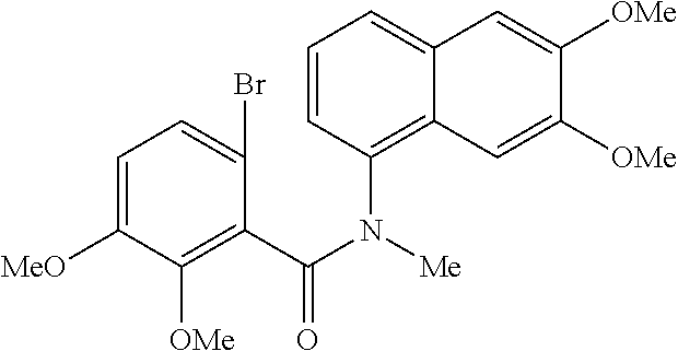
C1=CC(N(C(C2=C([OMe])C([MeO])=CC=C2Br)=O)[Me])=C2C(=C1)C=C([OMe])C([OMe])=C2
